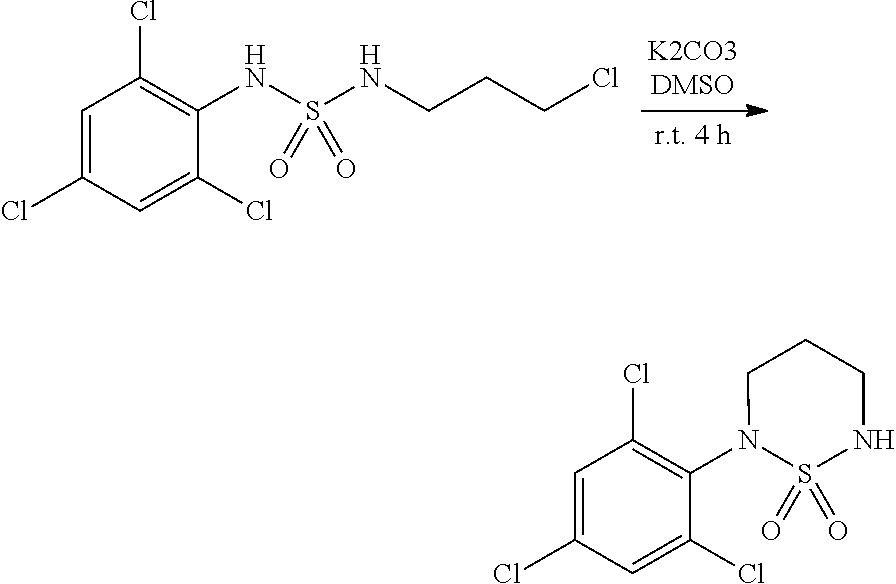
N(S(NCCCCl)(=O)=O)C1=C(Cl)C=C(Cl)C=C1Cl.N1(C2=C(Cl)C=C(Cl)C=C2Cl)S(=O)(=O)NCCC1
